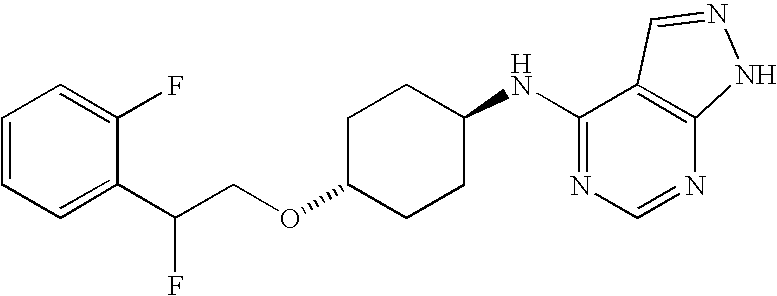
C1=CC=C(C(F)COC2CCC(NC3=NC=NC4=C3C=NN4)CC2)C(F)=C1
